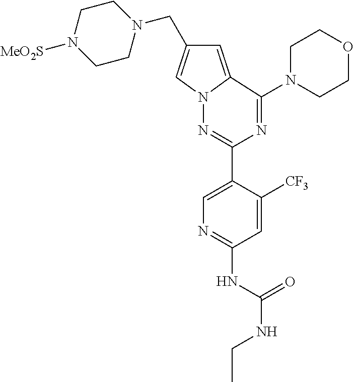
N1(CC2=CN3C(=C2)C(N2CCOCC2)=NC(C2=CN=C(NC(NCC)=O)C=C2[CF3])=N3)CCN([MeO2S])CC1
